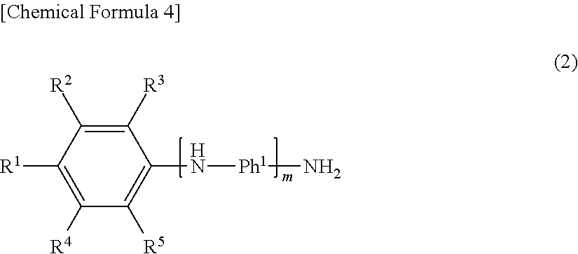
C1([R3])=C([R2])C([R1])=C([R4])C([R5])=C1N[Ph1]N
